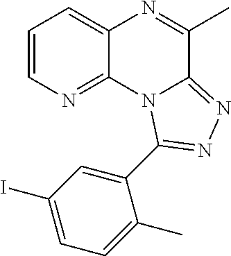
C1=CN=C2C(=C1)N=C(C)C1=NN=C(C3=CC(I)=CC=C3C)N21
